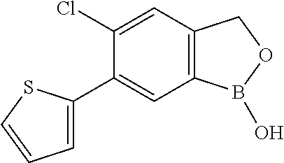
C1=C(C2=CC3=C(C=C2Cl)COB3O)SC=C1
